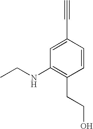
C1=C(C#C)C=CC(CCO)=C1NCC
